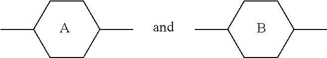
C1CC(C)CCC1C.B.C1CC(C)CCC1C.[A]
